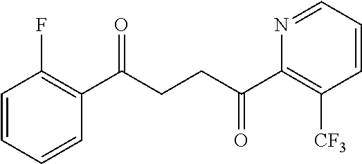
C1(C(CCC(C2=C([CF3])C=CC=N2)=O)=O)=C(F)C=CC=C1
